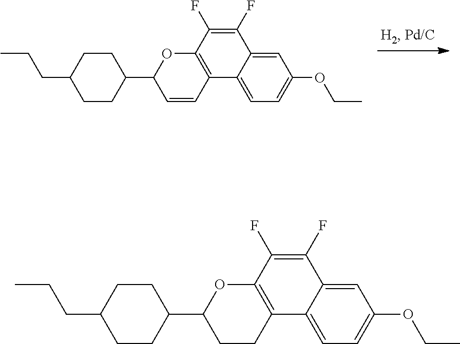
C1(F)=C(F)C2=C(C3=CC=C(OCC)C=C13)C=CC(C1CCC(CCC)CC1)O2.C1(F)=C(F)C2=C(C3=CC=C(OCC)C=C13)CCC(C1CCC(CCC)CC1)O2
